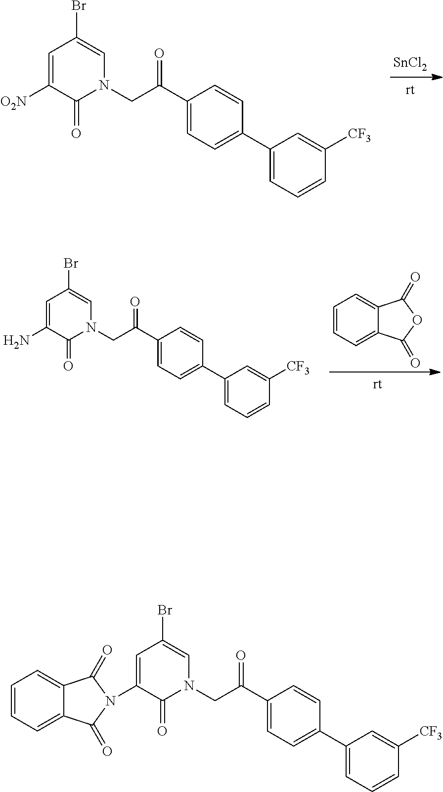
C1=C([O2N])C(=O)N(CC(C2=CC=C(C3=CC=CC([CF3])=C3)C=C2)=O)C=C1Br.[SnCl2].C1=C(N)C(=O)N(CC(C2=CC=C(C3=CC=CC([CF3])=C3)C=C2)=O)C=C1Br.C1=CC=C2C(=C1)C(=O)OC2=O.C1=C(N2C(=O)C3=CC=CC=C3C2=O)C(=O)N(CC(C2=CC=C(C3=CC=CC([CF3])=C3)C=C2)=O)C=C1Br
